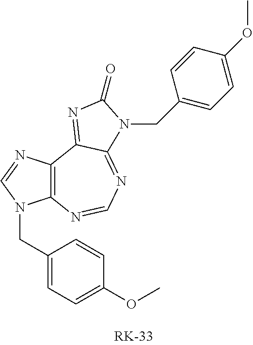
C12=C(N=CN=C3C1=NC(=O)N3CC1=CC=C(OC)C=C1)N(CC1=CC=C(OC)C=C1)C=N2
